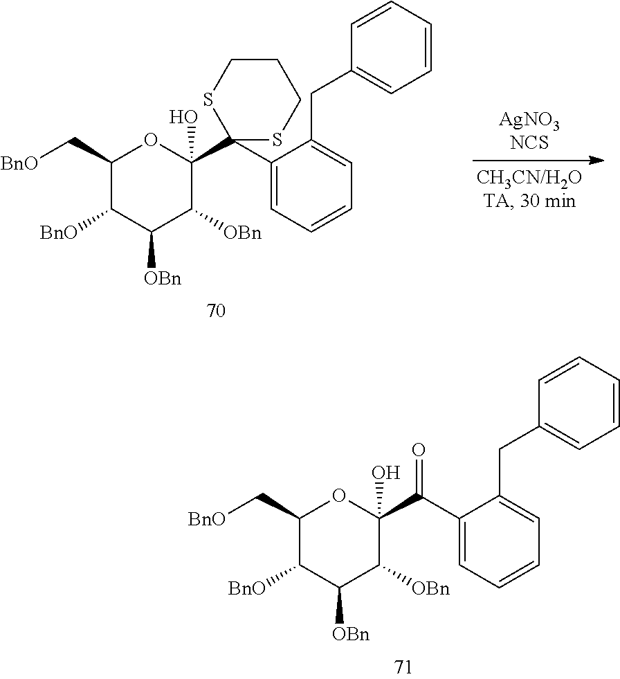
C1(C[BnO])C([BnO])C([OBn])C([OBn])C(O)(C(C2=CC=CC=C2CC2=CC=CC=C2)=O)O1.C1(C[BnO])C([BnO])C([OBn])C([OBn])C(O)(C2(C3=CC=CC=C3CC3=CC=CC=C3)SCCCS2)O1
